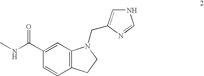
C1(C(NC)=O)=CC2=C(C=C1)CCN2CC1=CNC=N1
